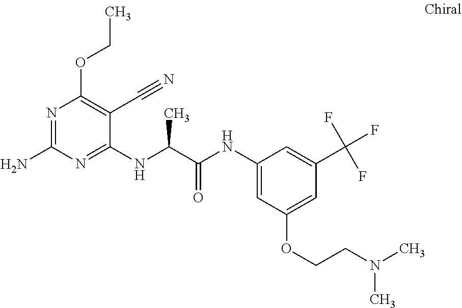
C1(NC(C(NC2=CC(OCCN(C)C)=CC(C(F)(F)F)=C2)=O)C)=NC(N)=NC(OCC)=C1C#N
